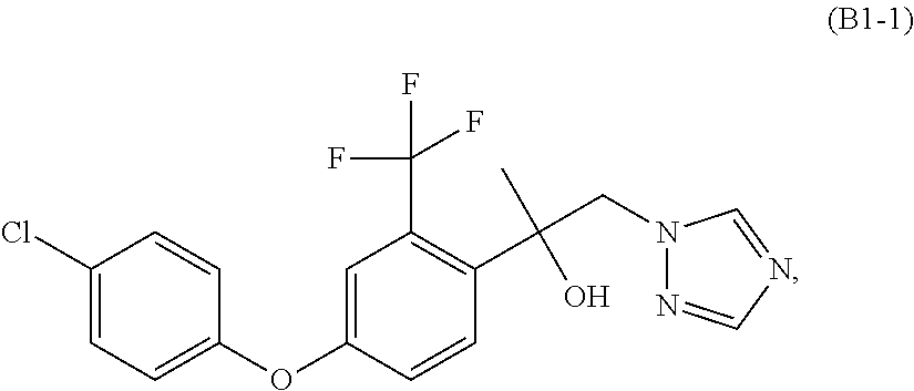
C1(Cl)=CC=C(OC2=CC(C(F)(F)F)=C(C(O)(C)CN3N=CN=C3)C=C2)C=C1
